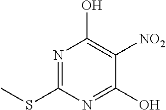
N1=C(SC)N=C(O)C([NO2])=C1O
